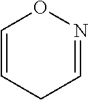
C1=CCC=NO1
